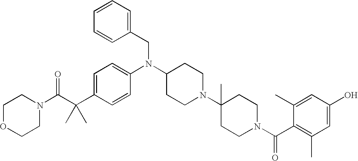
C(C1=CC=C(N(C2CCN(C3(C)CCN(C(C4=C(C)C=C(O)C=C4C)=O)CC3)CC2)CC2=CC=CC=C2)C=C1)(C(N1CCOCC1)=O)(C)C
